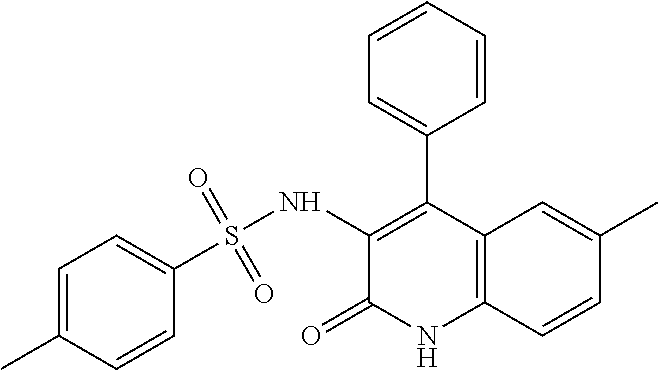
C1(S(NC2=C(C3=CC=CC=C3)C3=C(NC2=O)C=CC(C)=C3)(=O)=O)=CC=C(C)C=C1
